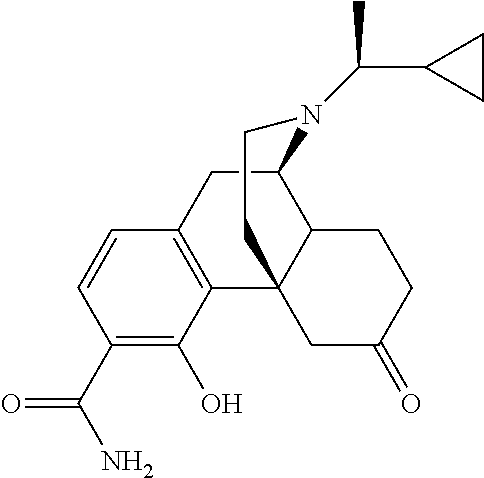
C1(C(N)=O)=C(O)C2=C(C=C1)CC1C3C2(CC(=O)CC3)CCN1C(C1CC1)C
